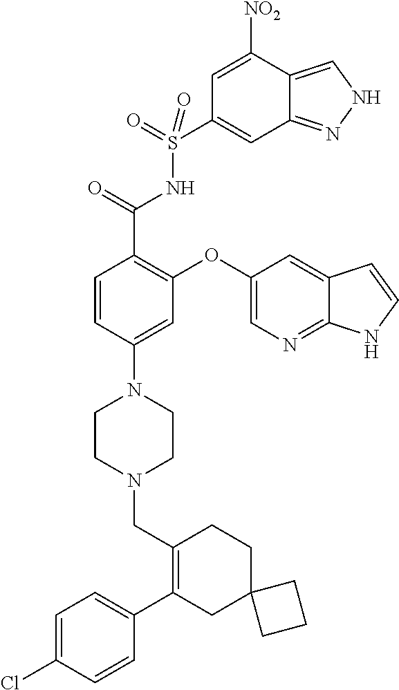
C1=C(Cl)C=CC(C2=C(CN3CCN(C4=CC(OC5=CN=C6C(=C5)C=CN6)=C(C(=O)NS(=O)(=O)C5=CC6=NNC=C6C([NO2])=C5)C=C4)CC3)CCC3(C2)CCC3)=C1
